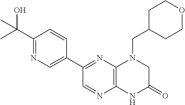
C12=C(N=C(C3=CN=C(C(C)(O)C)C=C3)C=N1)N(CC1CCOCC1)CC(=O)N2
